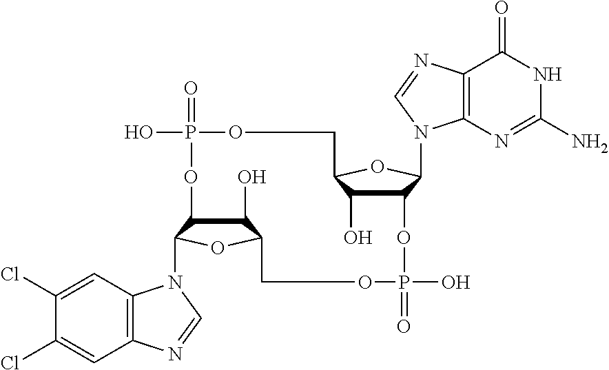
C1(O)C2C(N3C4=C(C=C(Cl)C(Cl)=C4)N=C3)OC1COP(=O)(O)OC1C(O)C(OC1N1C3=C(C(=O)NC(N)=N3)N=C1)COP(=O)(O)O2
